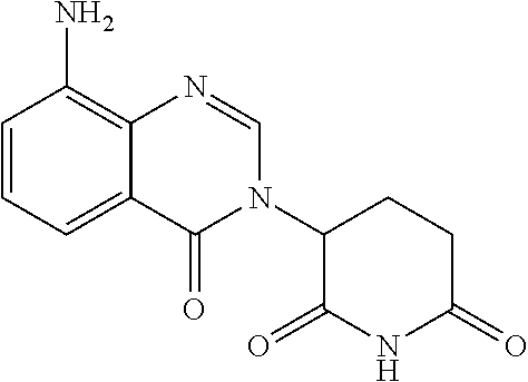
C1(N2C=NC3=C(N)C=CC=C3C2=O)C(=O)NC(=O)CC1
